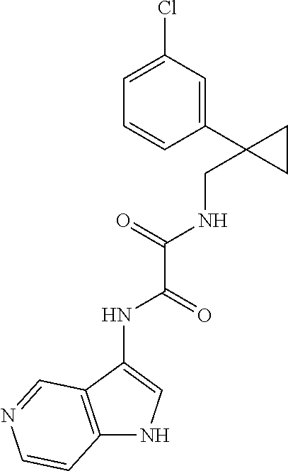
C1(C2(CNC(C(NC3=CNC4=C3C=NC=C4)=O)=O)CC2)=CC(Cl)=CC=C1
